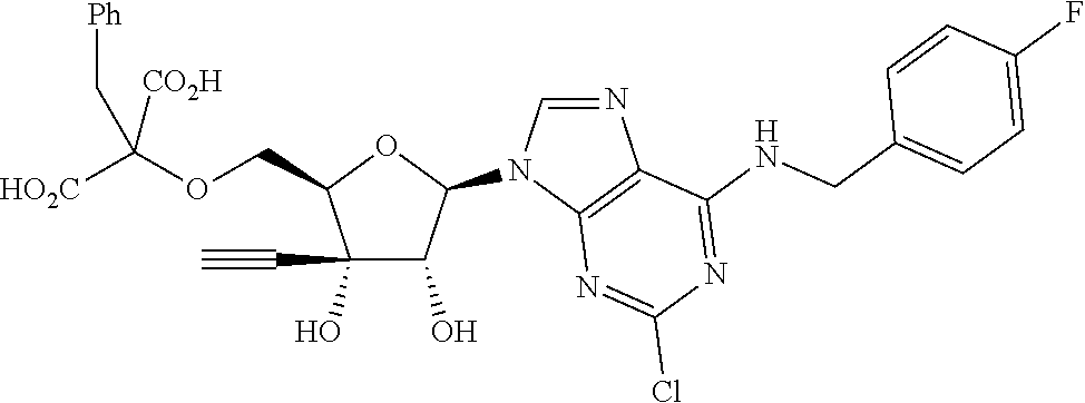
C1(O)(C#C)C(O)C(N2C=NC3=C2N=C(Cl)N=C3NCC2=CC=C(F)C=C2)OC1COC([HO2C])([CO2H])C[Ph]
